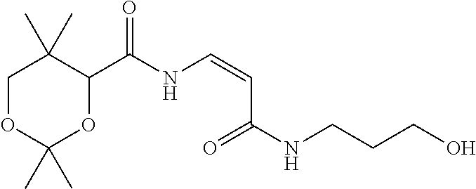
C1OC(C)(C)OC(C(NC=CC(NCCCO)=O)=O)C1(C)C
